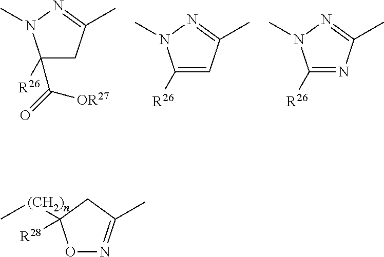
C1(C(=O)[OR27])([R26])CC(C)=NN1C.C1([R26])=CC(C)=NN1C.C1([R26])=NC(C)=NN1C.O1N=C(C)CC1([(CH2)n]C)[R28]
